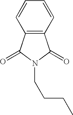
C1=CC2=C(C=C1)C(=O)N(CCCC)C2=O
